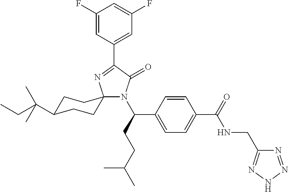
N1(C(CCC(C)C)C2=CC=C(C(=O)NCC3=NNN=N3)C=C2)C(=O)C(C2=CC(F)=CC(F)=C2)=NC12CCC(C(CC)(C)C)CC2
